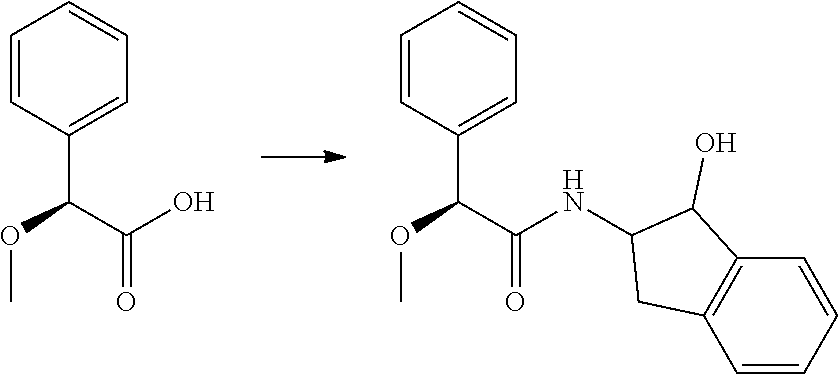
C1=CC(C(C(O)=O)OC)=CC=C1.C1=CC(C(C(NC2CC3=C(C2O)C=CC=C3)=O)OC)=CC=C1
